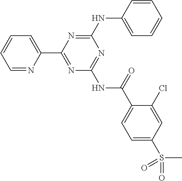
C1=NC(C2=NC(NC(C3=CC=C(S(C)(=O)=O)C=C3Cl)=O)=NC(NC3=CC=CC=C3)=N2)=CC=C1
